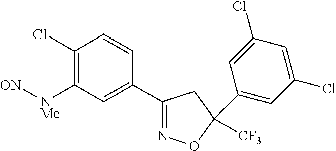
C1(Cl)=C([NMe][ON])C=C(C2=NOC(C3=CC(Cl)=CC(Cl)=C3)([CF3])C2)C=C1
